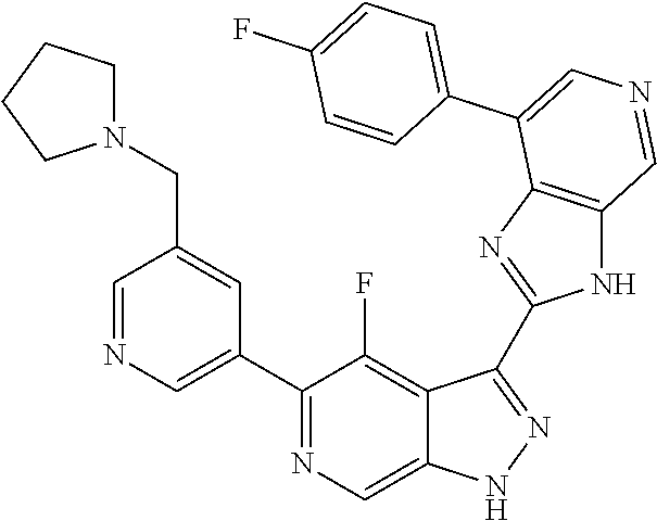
C1(C2=CN=CC(CN3CCCC3)=C2)=NC=C2C(=C1F)C(C1=NC3=C(N1)C=NC=C3C1=CC=C(F)C=C1)=NN2
